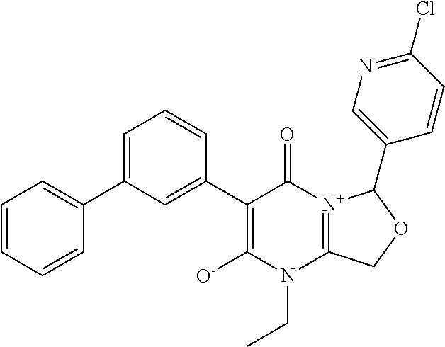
C1(C2=CC=CC=C2)=CC=CC(C2=C([O-])N(CC)C3=[N+](C2=O)C(C2=CN=C(Cl)C=C2)OC3)=C1
